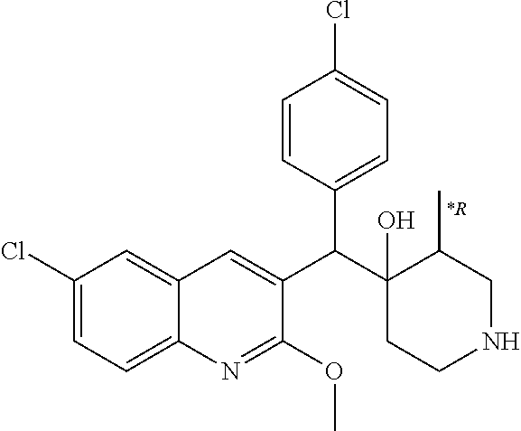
C1(Cl)=CC=C2C(=C1)C=C(C(C1(O)CCNCC1C)C1=CC=C(Cl)C=C1)C(OC)=N2.[*R]
